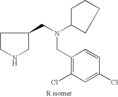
C1CNCC1CN(CC1=C(Cl)C=C(Cl)C=C1)C1CCCC1
